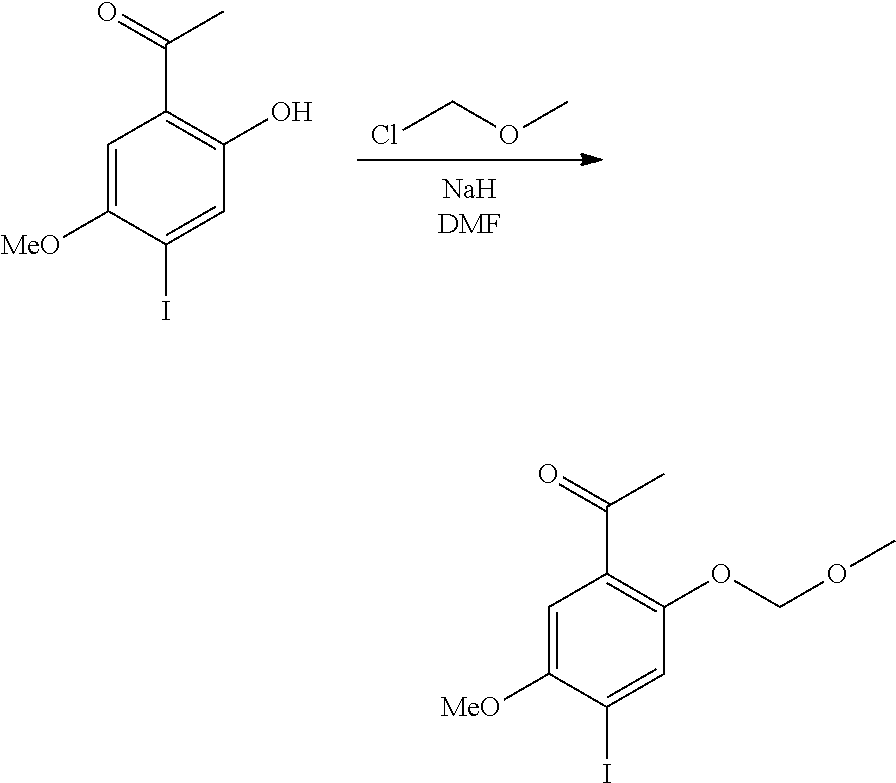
C1=C([MeO])C(I)=CC(OCOC)=C1C(=O)C.ClCOC.C1=C([MeO])C(I)=CC(O)=C1C(=O)C
